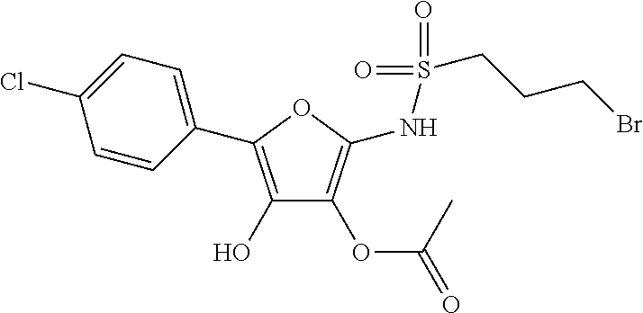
C1(O)=C(C2=CC=C(Cl)C=C2)OC(NS(CCCBr)(=O)=O)=C1OC(=O)C
